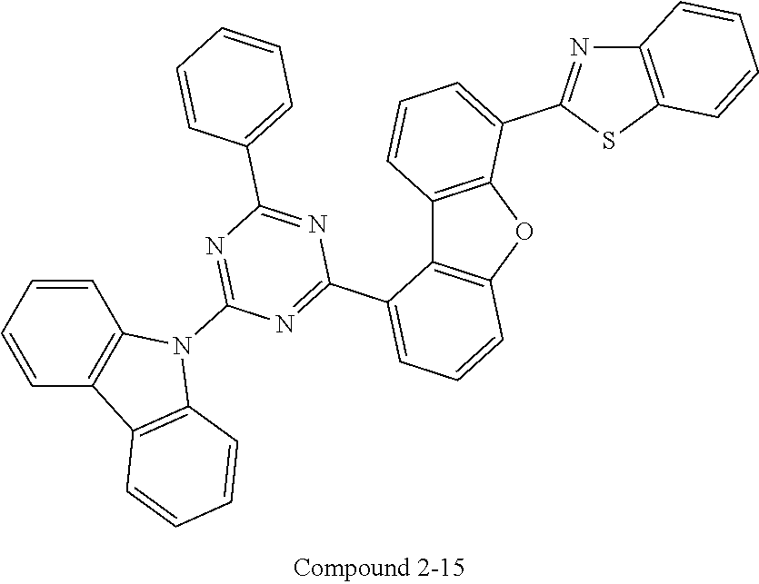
C12=C(OC3=C1C(C1=NC(N4C5=C(C=CC=C5)C5=C4C=CC=C5)=NC(C4=CC=CC=C4)=N1)=CC=C3)C(C1=NC3=C(S1)C=CC=C3)=CC=C2
